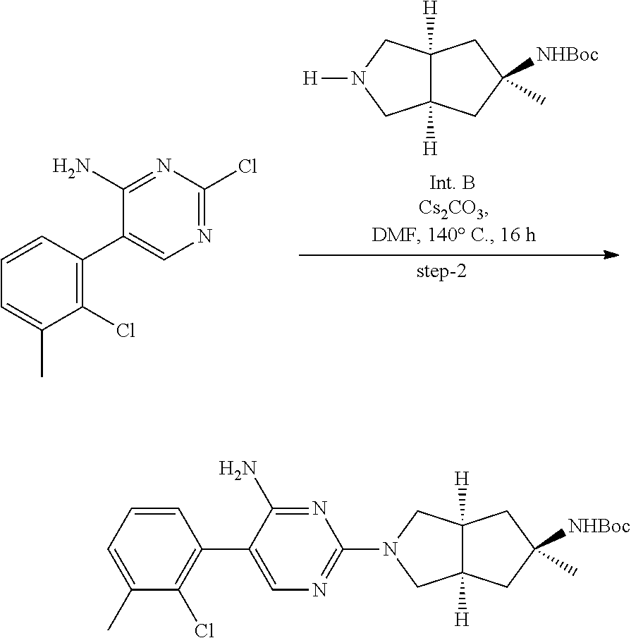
C12([H])C([H])(CC(C)([NHBoc])C1)CN(C1=NC=C(C3=C(Cl)C(C)=CC=C3)C(N)=N1)C2.C12([H])C([H])(CC(C)([NHBoc])C1)CN([H])C2.C1=CC(C2=CN=C(Cl)N=C2N)=C(Cl)C(C)=C1
